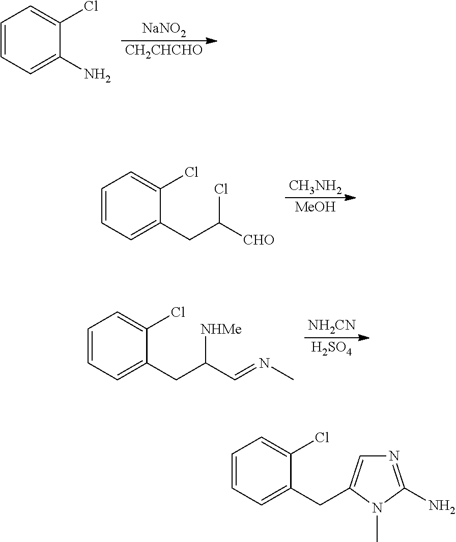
[NaNO2].[CH2CHCHO].C1=CC=C(N)C(Cl)=C1.[CH3NH2].[MeOH].C1=CC=C(CC([CHO])Cl)C(Cl)=C1.[NH2CN].[H2SO4].C1=CC=C(CC(C=NC)[NHMe])C(Cl)=C1.C1=CC=C(CC2=CN=C(N)N2C)C(Cl)=C1
